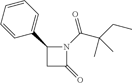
C1C(=O)N(C(C(CC)(C)C)=O)C1C1=CC=CC=C1
